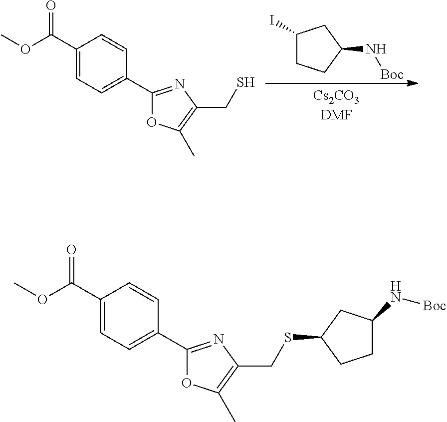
C1(I)CCC(N[Boc])C1.COC(C1=CC=C(C2=NC(CS)=C(C)O2)C=C1)=O.COC(C1=CC=C(C2=NC(CSC3CCC(N[Boc])C3)=C(C)O2)C=C1)=O
